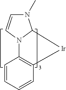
C12=C(C=CC=C1)[Ir]C1N(C)C=CN21
